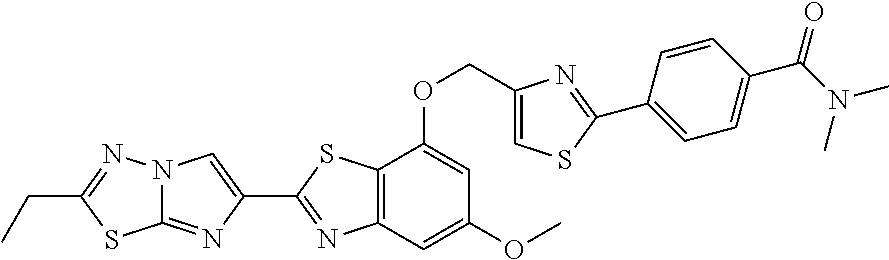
N12C(=NC(C3=NC4=C(S3)C(OCC3=CSC(C5=CC=C(C(N(C)C)=O)C=C5)=N3)=CC(OC)=C4)=C1)SC(CC)=N2
